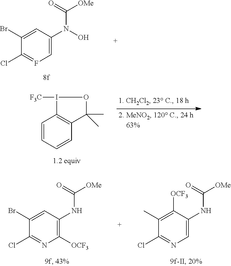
C1=C(N(O)C([OMe])=O)C=C(Br)C(Cl)=F1.C1=CC=CC2=C1I([F3C])OC2(C)C.C1([OCF3])=C(NC([OMe])=O)C=C(Br)C(Cl)=N1.C1=C(NC([OMe])=O)C([OCF3])=C(C)C(Cl)=N1
